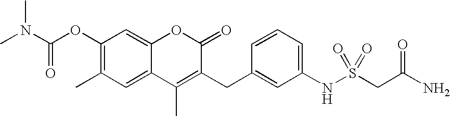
C1(OC(N(C)C)=O)=C(C)C=C2C(=C1)OC(=O)C(CC1=CC(NS(CC(N)=O)(=O)=O)=CC=C1)=C2C
